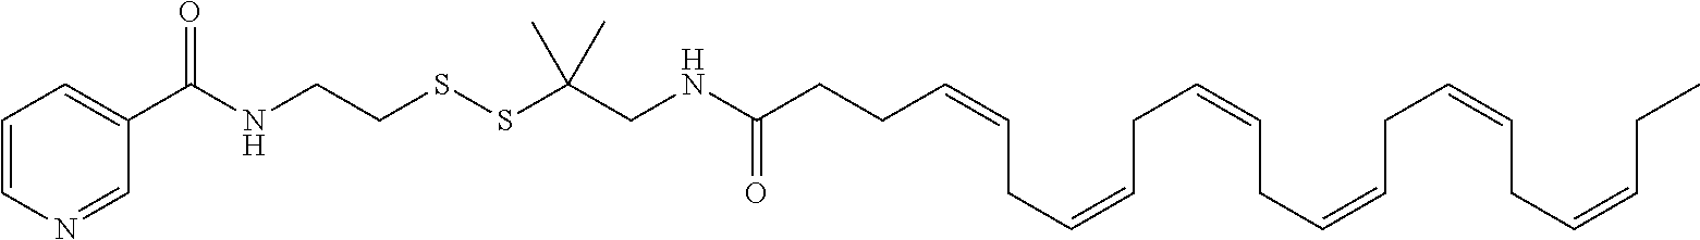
C1=CN=CC(C(NCCSSC(CNC(=O)CCC=CCC=CCC=CCC=CCC=CCC=CCC)(C)C)=O)=C1
